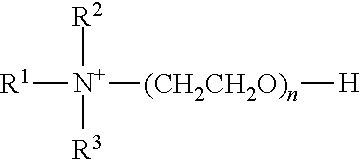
[R1][N+]([(CH2CH2O)n][H])([R2])[R3]
